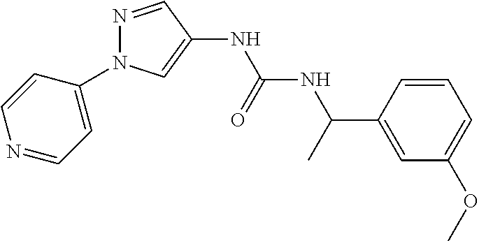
N1=CC(NC(NC(C2=CC(OC)=CC=C2)C)=O)=CN1C1=CC=NC=C1
